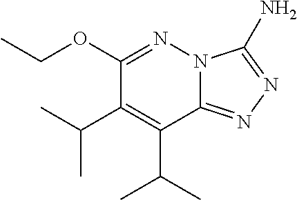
C1(OCC)=NN2C(=NN=C2N)C(C(C)C)=C1C(C)C
